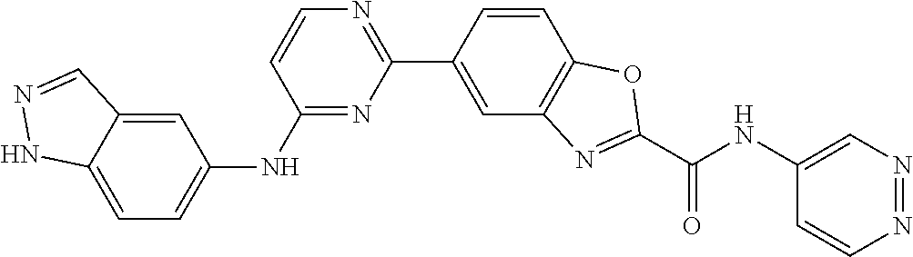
C1=C2C(=CC(NC3=NC(C4=CC5=C(C=C4)OC(C(NC4=CN=NC=C4)=O)=N5)=NC=C3)=C1)C=NN2
